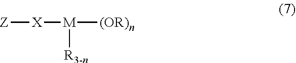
[Z][X][M]([(OR)n])[R3-n]
